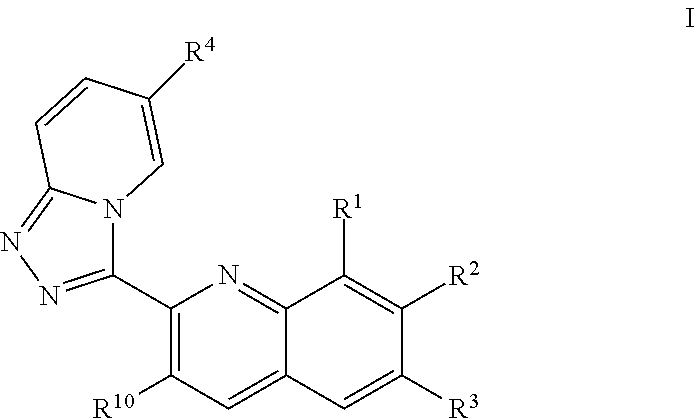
C1(C2=NN=C3N2C=C([R4])C=C3)=C([R10])C=C2C(=N1)C([R1])=C([R2])C([R3])=C2
